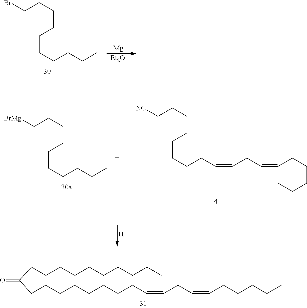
C(CC)CCCCCCCBr.[Mg].[Et2O].C(C=CCCCCC)C=CCCCCCCCCC(CCCCCCCCCC)=O.C(C=CCC=CCCCCCCCC[NC])CCCC.C(CC)CCCCCCC[BrMg].[H]
